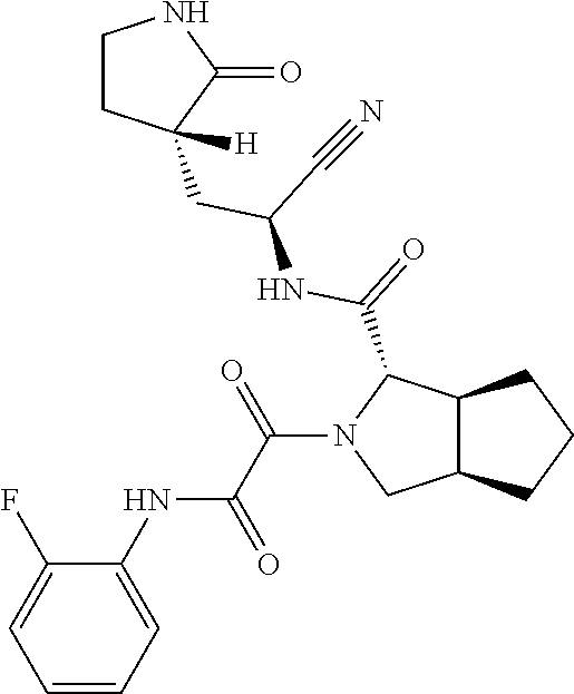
C12C(C(C(=O)NC(C#N)CC3([H])C(=O)NCC3)N(C(C(NC3=CC=CC=C3F)=O)=O)C1)CCC2
